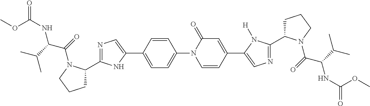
C1=C(C2=CN=C(C3CCCN3C(=O)C(C(C)C)NC(=O)OC)N2)C=CC(N2C(=O)C=C(C3=CN=C(C4CCCN4C(=O)C(C(C)C)NC(=O)OC)N3[H])C=C2)=C1
